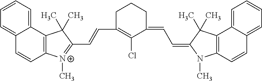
C1=CC=C2C(=C1)C=CC1=C2C(C)(C)C(C=CC2=C(Cl)C(=CC=C3N(C)C4=C(C3(C)C)C3=CC=CC=C3C=C4)CCC2)=[N+]1C
